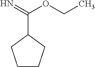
C(C1CCCC1)(=N)OCC
